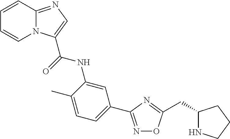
C1=CC2=NC=C(C(=O)NC3=CC(C4=NOC(CC5NCCC5)=N4)=CC=C3C)N2C=C1
